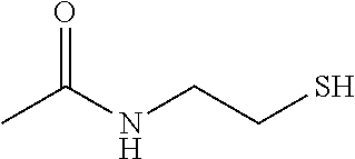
CC(NCCS)=O
